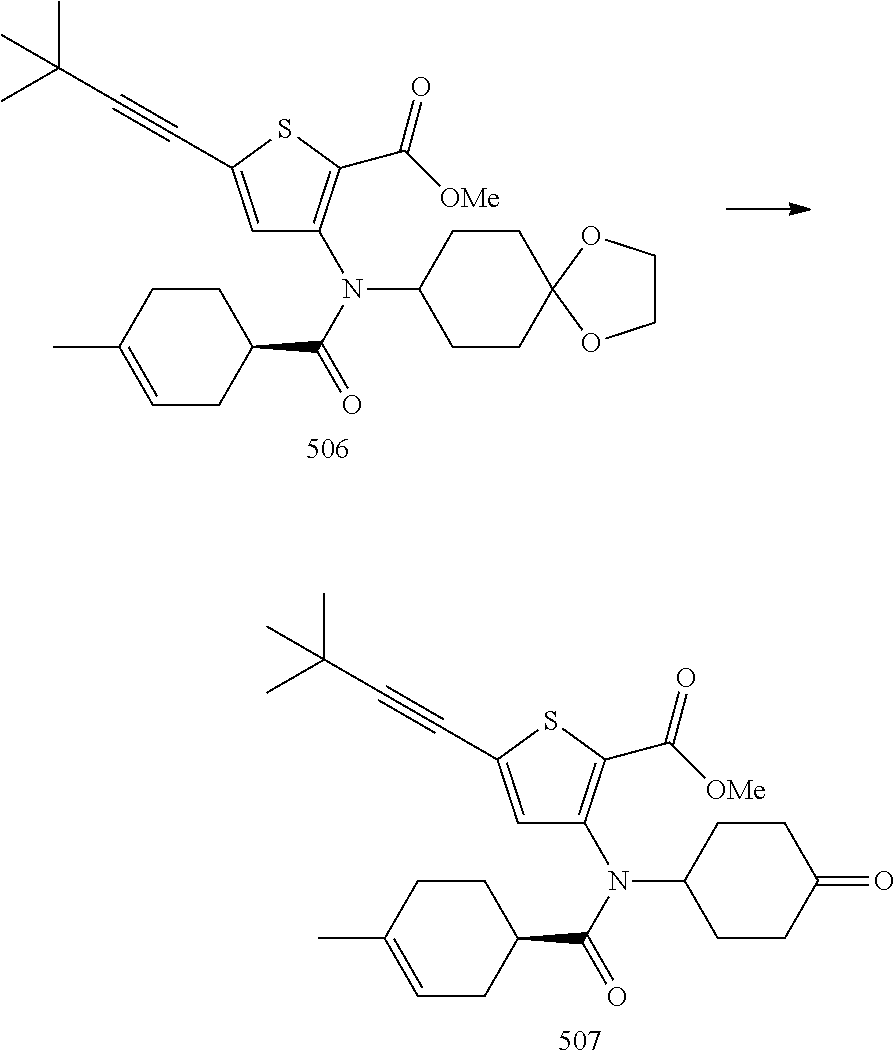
C1CC(N(C2=C(C([OMe])=O)SC(C#CC(C)(C)C)=C2)C(C2CCC(C)=CC2)=O)CCC1=O.C1CC(N(C2=C(C([OMe])=O)SC(C#CC(C)(C)C)=C2)C(C2CCC(C)=CC2)=O)CCC12OCCO2
